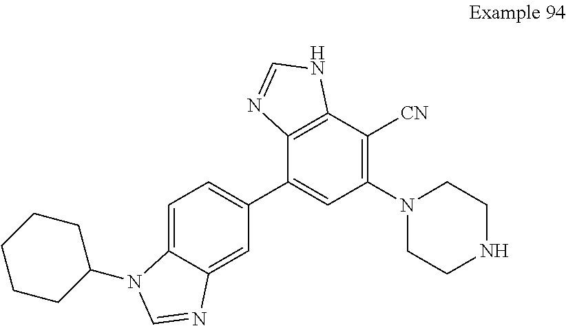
C1(C2=CC(N3CCNCC3)=C([CN])C3=C2N=CN3)=CC=C2C(=C1)N=CN2C1CCCCC1
